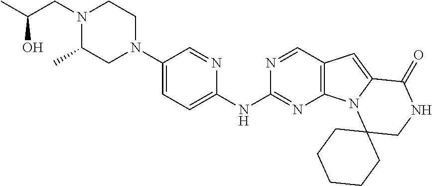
N1(CC(C)O)C(C)CN(C2=CC=C(NC3=NC4=C(C=N3)C=C3N4C4(CNC3=O)CCCCC4)N=C2)CC1
